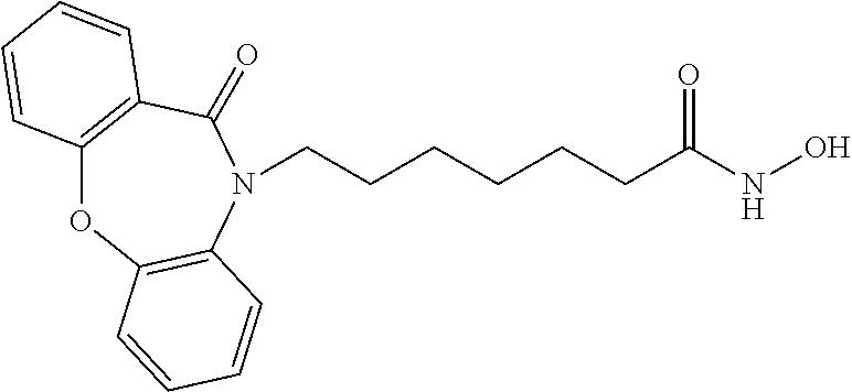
C12=C(C(=O)N(CCCCCCC(NO)=O)C3=C(O1)C=CC=C3)C=CC=C2
